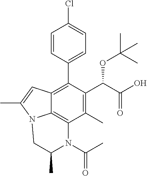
C1=CC(C2=C3C4=C(C(C)=C2C(C(=O)O)OC(C)(C)C)N(C(=O)C)C(C)CN4C(C)=C3)=CC=C1Cl
